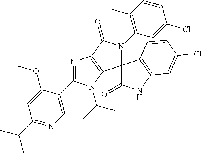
C1(C(C)C)=NC=C(C2=NC3=C(C4(N(C5=C(C)C=CC(Cl)=C5)C3=O)C(=O)NC3=C4C=CC(Cl)=C3)N2C(C)C)C(OC)=C1
